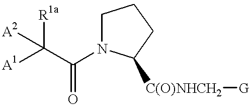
C1N(C(C([A1])([R1a])[A2])=O)C([C(O)NHCH2][G])CC1
